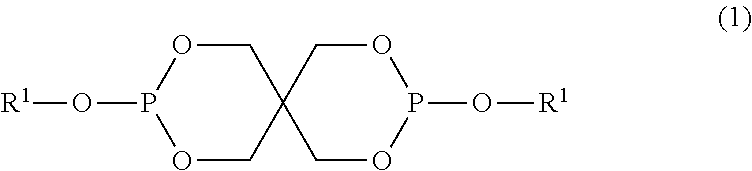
C1OP(O[R1])OCC12COP(O[R1])OC2
